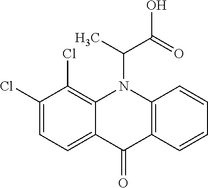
C12=CC=C(Cl)C(Cl)=C1N(C(C(=O)O)C)C1=C(C2=O)C=CC=C1
